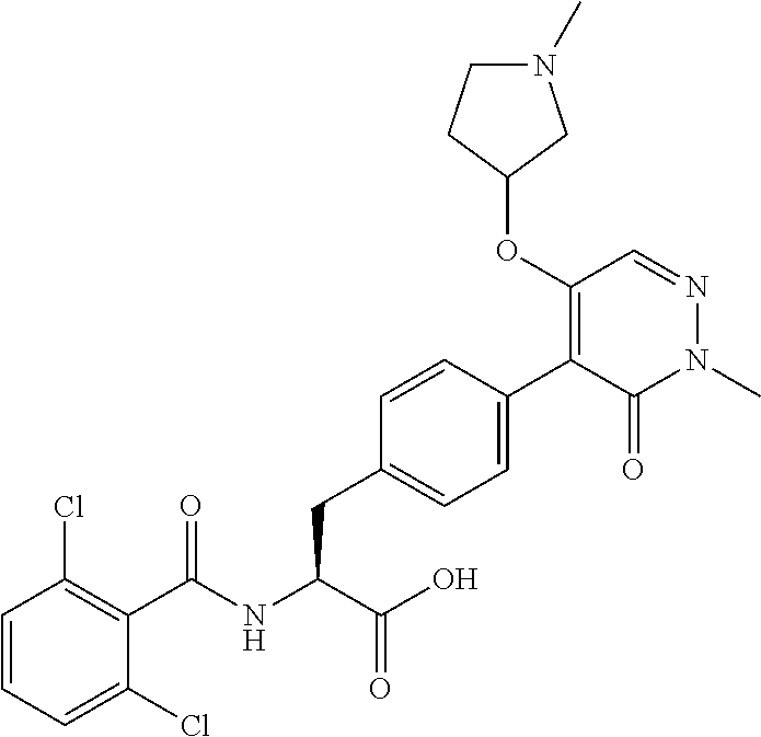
C1=CC=C(Cl)C(C(NC(C(=O)O)CC2=CC=C(C3=C(OC4CN(C)CC4)C=NN(C)C3=O)C=C2)=O)=C1Cl
